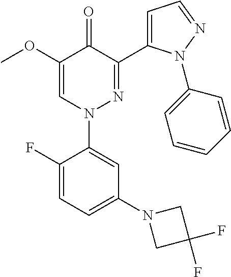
C1(F)=CC=C(N2CC(F)(F)C2)C=C1N1N=C(C2=CC=NN2C2=CC=CC=C2)C(=O)C(OC)=C1
